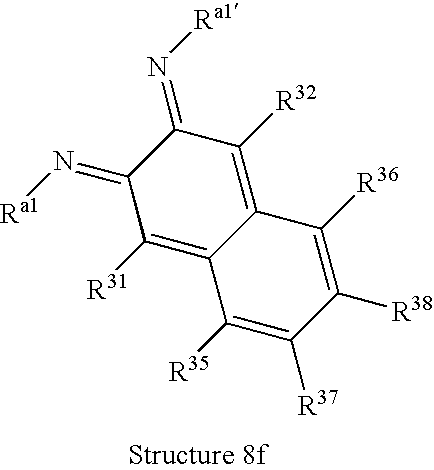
C1(=N[Ra1])C([R31])=C2C(=C([R32])C1=N[Ra1])C([R36])=C([R38])C([R37])=C2[R35]
